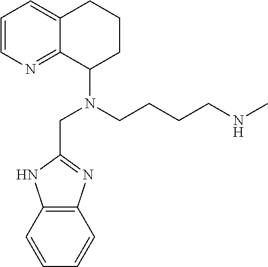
N(CCCCN(CC1=NC2=C(N1)C=CC=C2)C1CCCC2=CC=CN=C12)C
